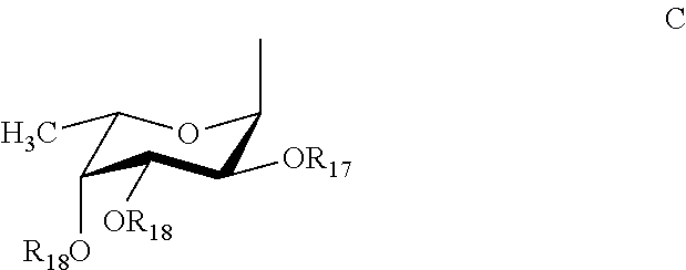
C1(C)OC(C)C([OR17])C([OR18])C1[R18O]
